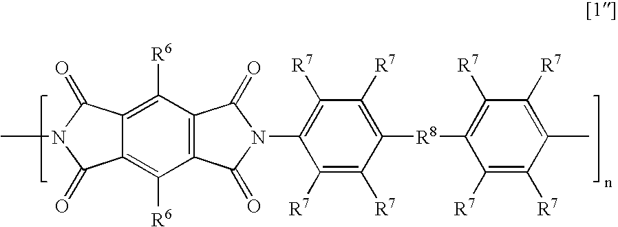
C1([R7])=C(N2C(=O)C3=C(C([R6])=C4C(=C3[R6])C(=O)N(C)C4=O)C2=O)C([R7])=C([R7])C([R8]C2=C([R7])C([R7])=C(C)C([R7])=C2[R7])=C1[R7]
